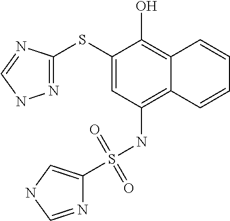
N1=C(SC2=CC(NS(C3=CNC=N3)(=O)=O)=C3C(=C2O)C=CC=C3)N=CN1
